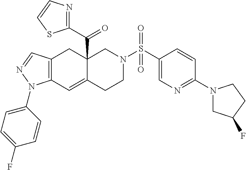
C12(C(C3=NC=CS3)=O)C(=CC3=C(C1)C=NN3C1=CC=C(F)C=C1)CCN(S(C1=CN=C(N3CC(F)CC3)C=C1)(=O)=O)C2
